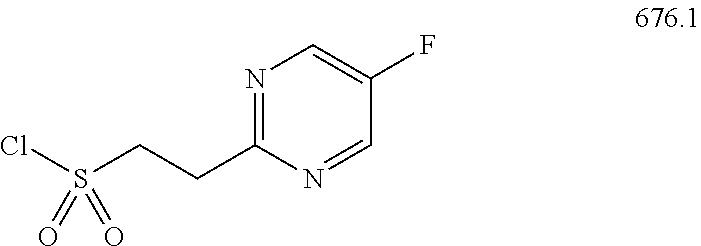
ClS(CCC1=NC=C(F)C=N1)(=O)=O
